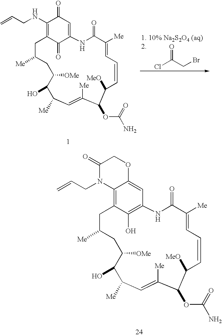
C1(NCC=C)=C2C(=O)C(=CC1=O)NC(=O)C([Me])=CC=CC([MeO])C(OC(N)=O)C([Me])=CC([Me])C(O)C([OMe])CC([Me])C2.ClC(=O)CBr.C12=C3C(O)=C(C=C1OCC(=O)N2CC=C)NC(=O)C([Me])=CC=CC([MeO])C(OC(N)=O)C([Me])=CC([Me])C(O)C([OMe])CC([Me])C3
